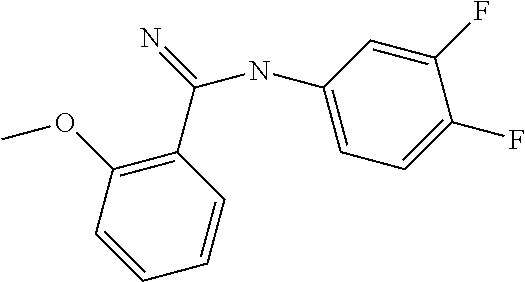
N(C1=CC=C(F)C(F)=C1)C(=N)C1=C(OC)C=CC=C1
